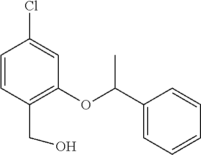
C1=CC(CO)=C(OC(C2=CC=CC=C2)C)C=C1Cl
